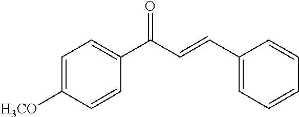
C1=C([H3CO])C=CC(C(C=CC2=CC=CC=C2)=O)=C1
